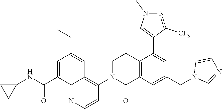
O=C(NC1CC1)C1=CC(CC)=CC2=C(N3C(=O)C4=C(CC3)C(C3=CN(C)N=C3[CF3])=CC(CN3C=NC=C3)=C4)C=CN=C12
